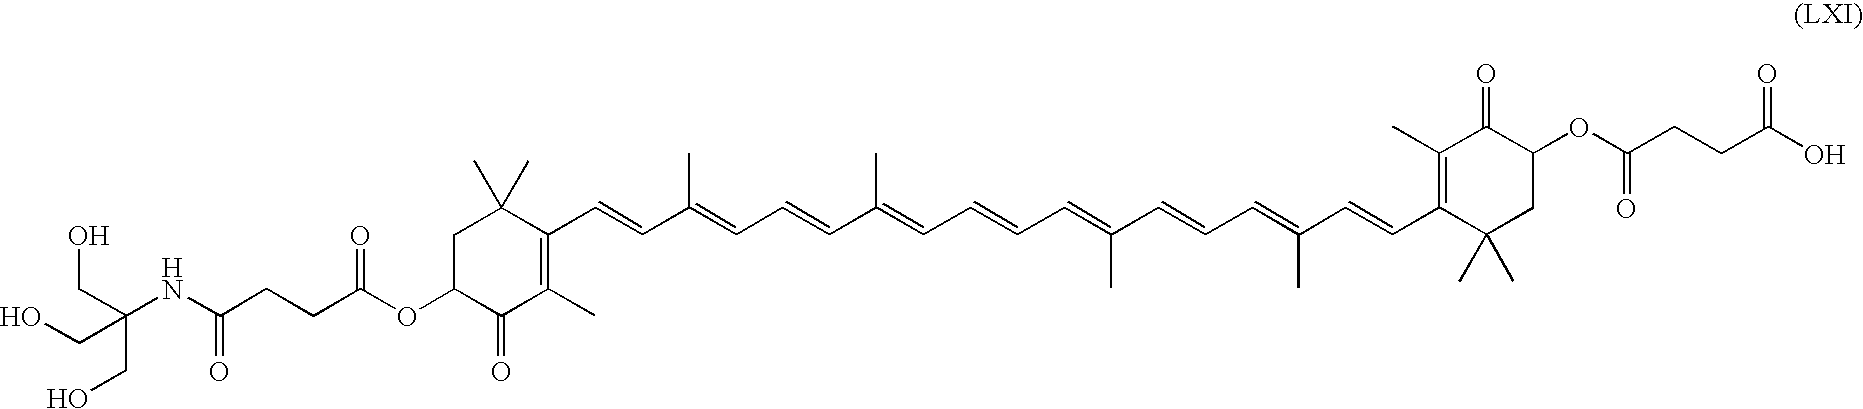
C(C(OC1C(=O)C(C)=C(C=CC(=CC=CC(=CC=CC=C(C=CC=C(C=CC2=C(C)C(=O)C(OC(CCC(O)=O)=O)CC2(C)C)C)C)C)C)C(C)(C)C1)=O)CC(NC(CO)(CO)CO)=O
